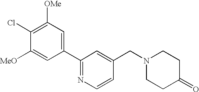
C1(C2=NC=CC(CN3CCC(=O)CC3)=C2)=CC([OMe])=C(Cl)C([MeO])=C1
